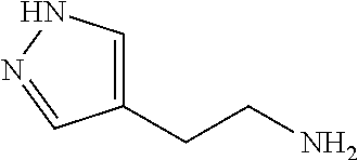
C1=C(CCN)C=NN1
